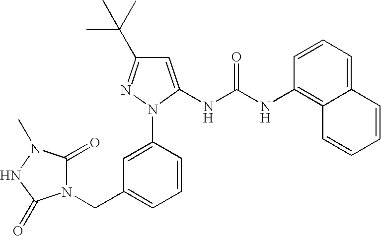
C1=CC(N2C(NC(NC3=C4C(=CC=C3)C=CC=C4)=O)=CC(C(C)(C)C)=N2)=CC(CN2C(=O)N(C)NC2=O)=C1
